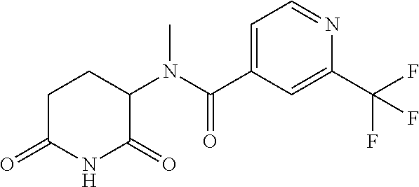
C1C(=O)NC(=O)C(N(C(C2=CC=NC(C(F)(F)F)=C2)=O)C)C1
